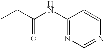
CCC(NC1=NC=NC=C1)=O
